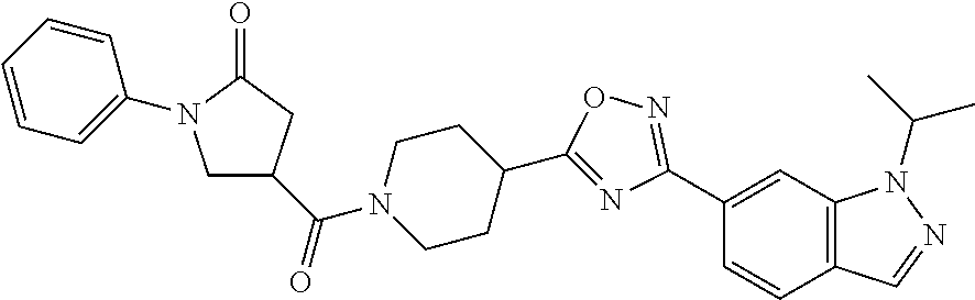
C1CC(C2=NC(C3=CC4=C(C=C3)C=NN4C(C)C)=NO2)CCN1C(=O)C1CN(C2=CC=CC=C2)C(=O)C1
